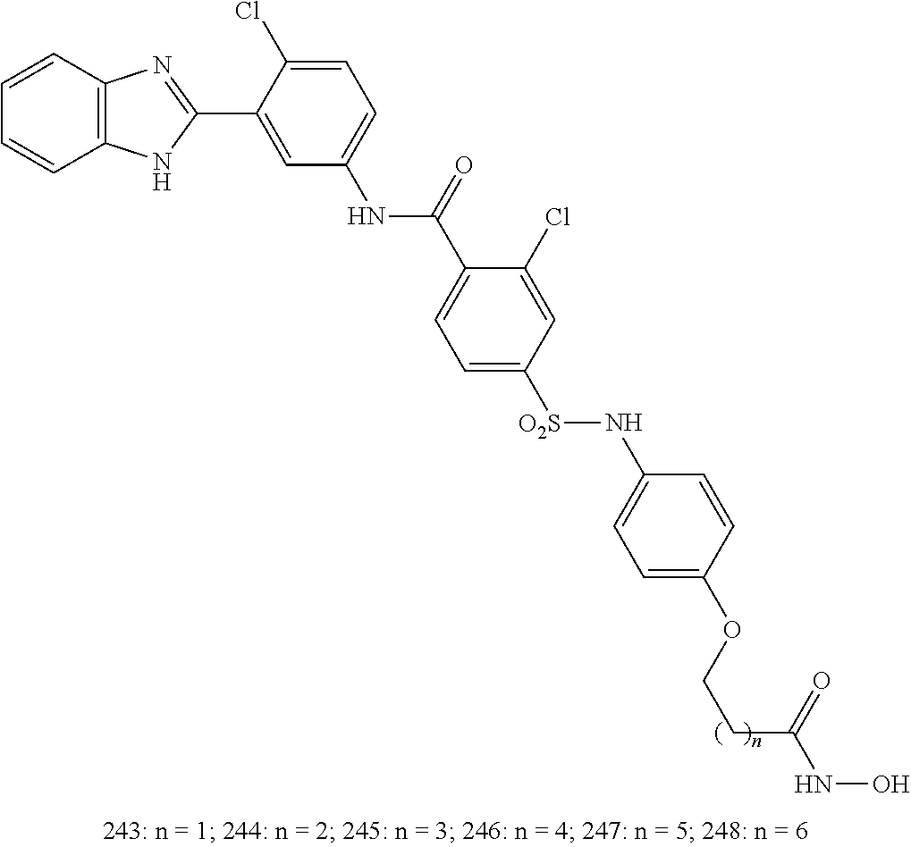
N(C1=CC=C(Cl)C(C2=NC3=C(N2)C=CC=C3)=C1)C(=O)C1=CC=C([SO2]NC2=CC=C(OCCC(=O)NO)C=C2)C=C1Cl
